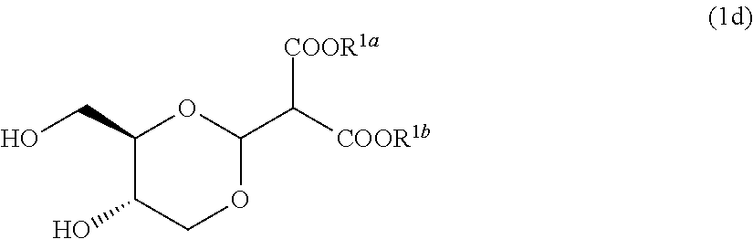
OC1C(CO)OC(C([COOR1b])[COOR1a])OC1
